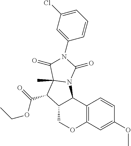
C12=C(C=C(OC)C=C1)OCC1C2N2C(C)(C1C(OCC)=O)C(=O)N(C1=CC(Cl)=CC=C1)C2=O
